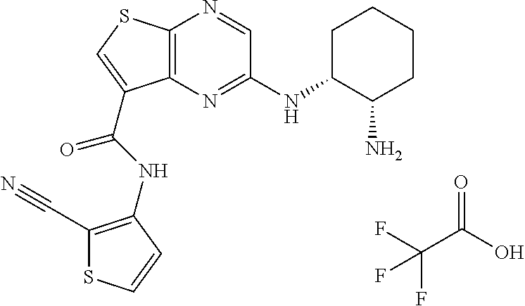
C12=C(N=C(NC3CCCCC3N)C=N1)C(C(=O)NC1=C(C#N)SC=C1)=CS2.C(C(O)=O)(F)(F)F
